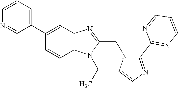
C12=C(N=C(CN3C=CN=C3C3=NC=CC=N3)N1CC)C=C(C1=CC=CN=C1)C=C2
